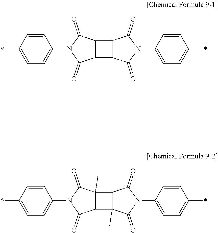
C12C(C3C1C(=O)N(C1=CC=C(*)C=C1)C3=O)C(=O)N(C1=CC=C(*)C=C1)C2=O.C12(C)C(C3(C)C1C(=O)N(C1=CC=C(*)C=C1)C3=O)C(=O)N(C1=CC=C(*)C=C1)C2=O
